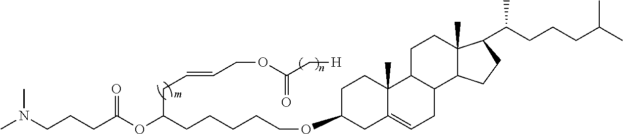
CN(CCCC(OC(CCCCCOC1CC2=CCC3C(C2(C)CC1)CCC1(C)C3CCC1C(CCCC(C)C)C)CC=CCOC(C[H])=O)=O)C
